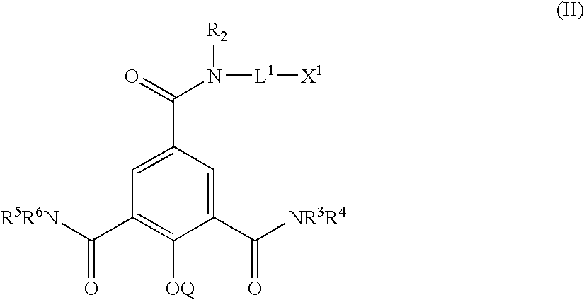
C1=C(C(=O)N([L1][X1])[R2])C=C(C([NR3R4])=O)C([OQ])=C1C([R5R6N])=O
